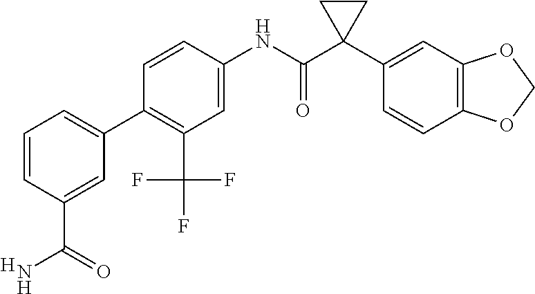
C(C1=C(C2=CC=CC(C(N)=O)=C2)C=CC(NC(C2(C3=CC4=C(C=C3)OCO4)CC2)=O)=C1)(F)(F)F.[H]
